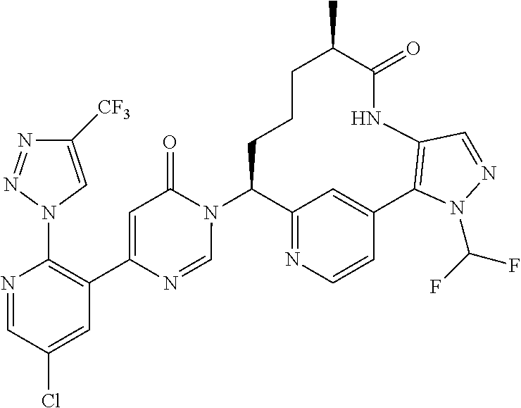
C12=NC=CC(=C1)C1=C(NC(=O)C(C)CCCC2N2C(=O)C=C(C3=C(N4C=C([CF3])N=N4)N=CC(Cl)=C3)N=C2)C=NN1C(F)F
